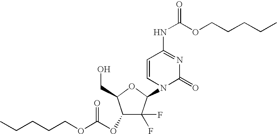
C1(OC(OCCCCC)=O)C(F)(F)C(N2C(=O)N=C(NC(OCCCCC)=O)C=C2)OC1CO
